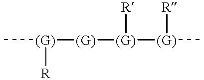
C[(G)]([R])[(G)][(G)]([R])[(G)]([R])C
